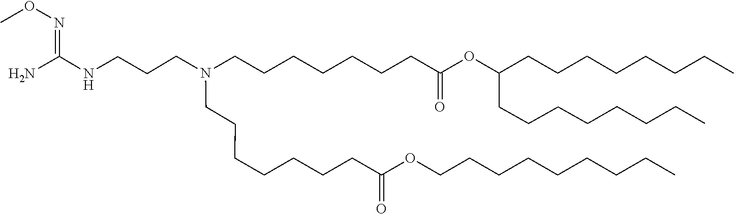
C(C(=O)OCCCCCCCCC)CCCCCCN(CCCCCCCC(=O)OC(CCCCCCCC)CCCCCCCC)CCCNC(=NOC)N
